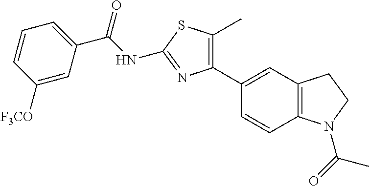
C(NC1=NC(C2=CC3=C(C=C2)N(C(=O)C)CC3)=C(C)S1)(=O)C1=CC=CC([F3CO])=C1
